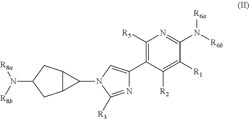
C1([R5])=C(C2=CN(C3C4C3CC(N([R8a])[R8b])C4)C([R3])=N2)C([R2])=C([R1])C(N([R6b])[R6a])=N1
